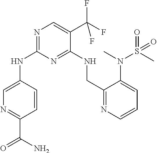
N1=C(NC2=CN=C(C(N)=O)C=C2)N=C(NCC2=NC=CC=C2N(C)S(=O)(C)=O)C(C(F)(F)F)=C1
